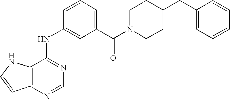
C12=C(N=CN=C1NC1=CC(C(N3CCC(CC4=CC=CC=C4)CC3)=O)=CC=C1)C=CN2
